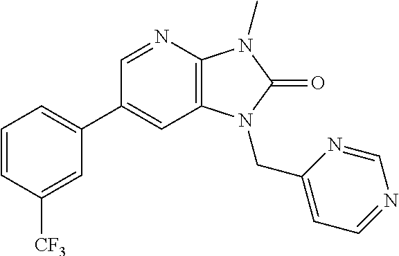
C1(C2=CC=CC([CF3])=C2)=CC2=C(N=C1)N(C)C(=O)N2CC1=CC=NC=N1
